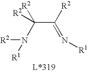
N(=C(C(N([R2])[R1])([R2])[R2])[R2])[R1]
